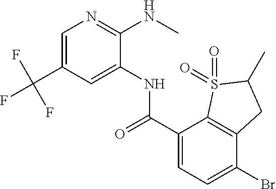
C1=C(C(F)(F)F)C=C(NC(C2=CC=C(Br)C3=C2S(=O)(=O)C(C)C3)=O)C(NC)=N1
